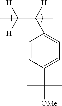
C1=CC(C(C)(C)[OMe])=CC=C1C([H])(C([H])([H])C)C
